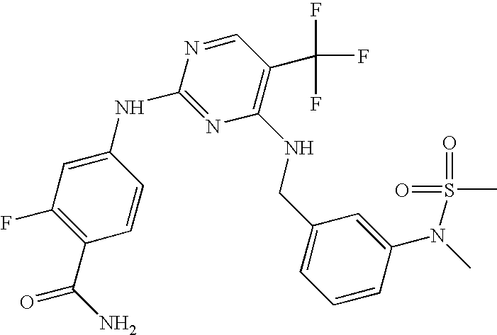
C1(NC2=NC(NCC3=CC=CC(N(C)S(C)(=O)=O)=C3)=C(C(F)(F)F)C=N2)=CC(F)=C(C(N)=O)C=C1
